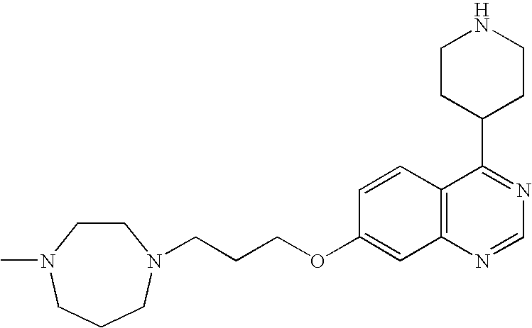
C12=C(N=CN=C1C1CCNCC1)C=C(OCCCN1CCN(C)CCC1)C=C2
